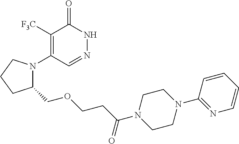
C1([F3C])=C(N2C(COCCC(=O)N3CCN(C4=NC=CC=C4)CC3)CCC2)C=NNC1=O
